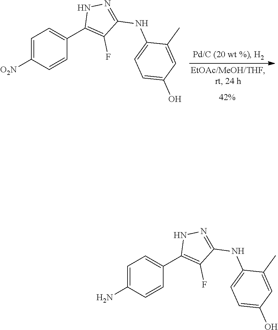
C1=C(N)C=CC(C2=C(F)C(NC3=CC=C(O)C=C3C)=NN2)=C1.C1=C([O2N])C=CC(C2=C(F)C(NC3=CC=C(O)C=C3C)=NN2)=C1
